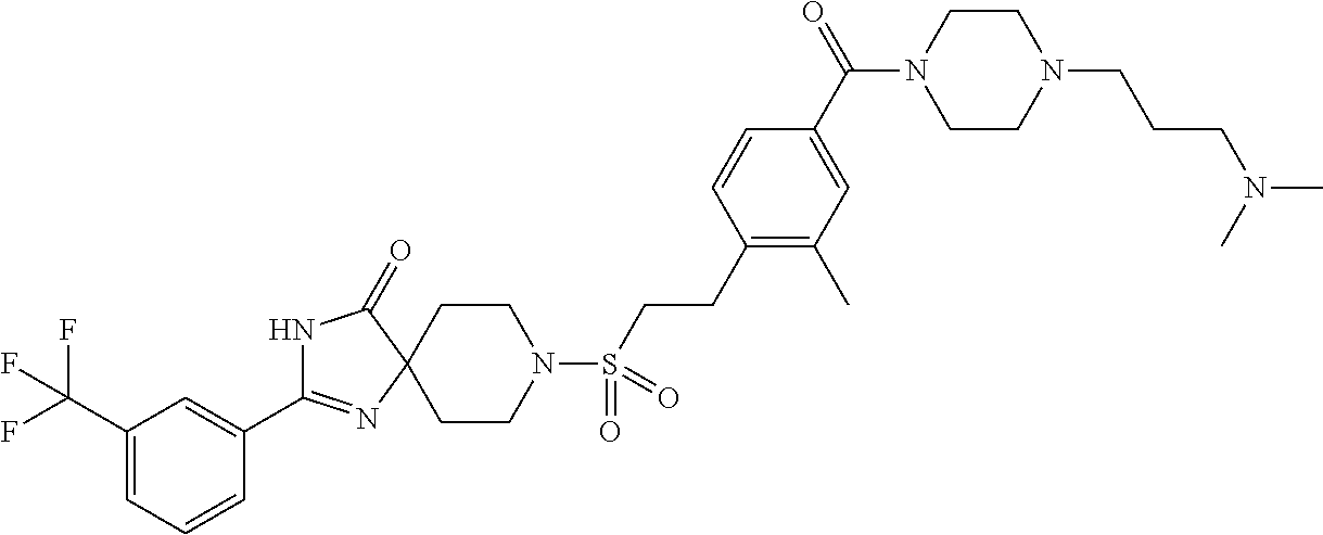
N1C(=O)C2(N=C1C1=CC(C(F)(F)F)=CC=C1)CCN(S(=O)(=O)CCC1=C(C)C=C(C(=O)N3CCN(CCCN(C)C)CC3)C=C1)CC2
